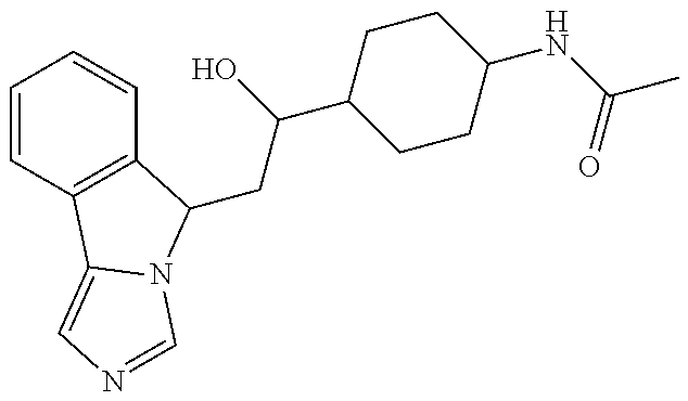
C1=CC2=C(C=C1)C(CC(C1CCC(NC(C)=O)CC1)O)N1C2=CN=C1
